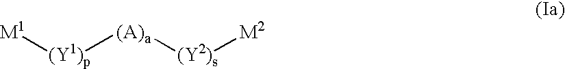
[M1][(Y1)p][(A)a][(Y2)s][M2]
